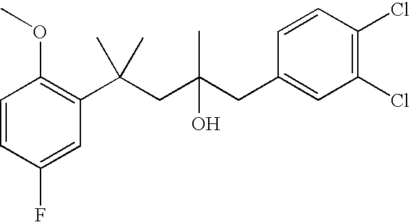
C1=CC(F)=CC(C(CC(CC2=CC(Cl)=C(Cl)C=C2)(C)O)(C)C)=C1OC
